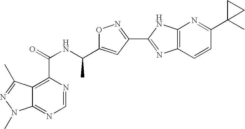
C12=NC=NC(C(=O)NC(C)C3=CC(C4=NC5=C(N4)N=C(C4(C)CC4)C=C5)=NO3)=C1C(C)=NN2C
